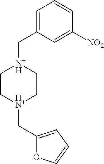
C1=C(C[N+H]2CC[HN+](CC3=CC=CO3)CC2)C=C([NO2])C=C1
